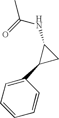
CC(NC1C(C2=CC=CC=C2)C1)=O
